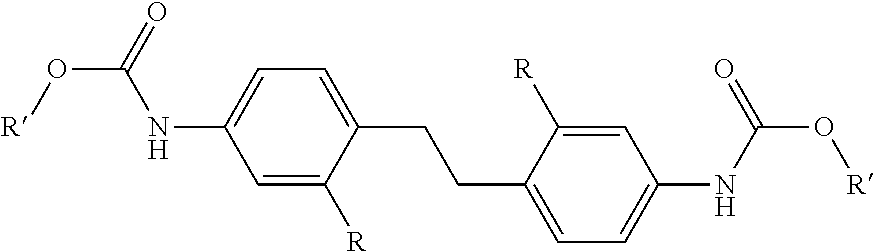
C1(NC(O[R])=O)=CC=C(CCC2=CC=C(NC(O[R])=O)C=C2[R])C([R])=C1
